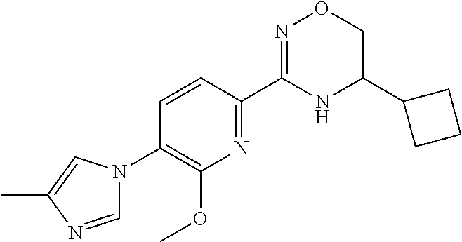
C1=CC(C2=NOCC(C3CCC3)N2)=NC(OC)=C1N1C=NC(C)=C1
